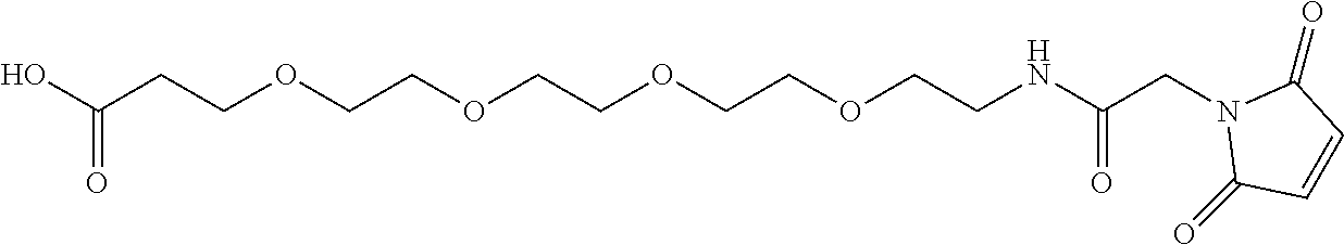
OC(CCOCCOCCOCCOCCNC(CN1C(=O)C=CC1=O)=O)=O
